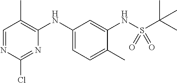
C1=NC(Cl)=NC(NC2=CC=C(C)C(NS(C(C)(C)C)(=O)=O)=C2)=C1C
